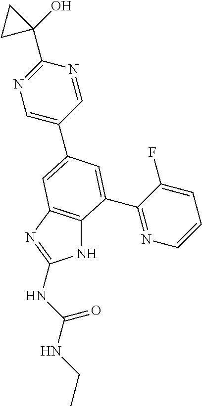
N1C2=C(N=C1NC(NCC)=O)C=C(C1=CN=C(C3(O)CC3)N=C1)C=C2C1=NC=CC=C1F
